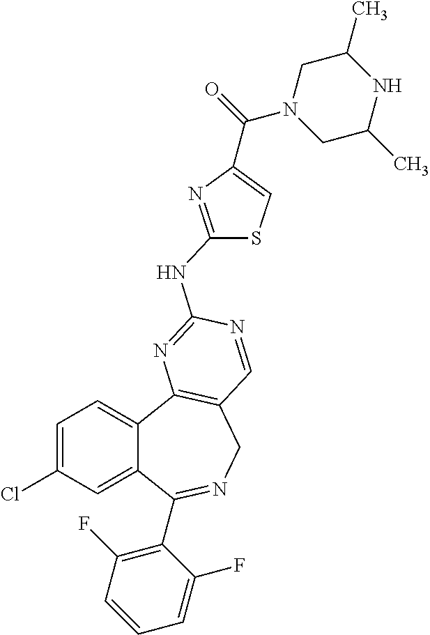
C1=C(Cl)C=C2C(=C1)C1=C(CN=C2C2=C(F)C=CC=C2F)C=NC(NC2=NC(C(=O)N3CC(C)NC(C)C3)=CS2)=N1
